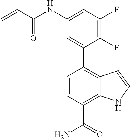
C1(NC(C=C)=O)=CC(F)=C(F)C(C2=C3C(=C(C(=O)N)C=C2)NC=C3)=C1
